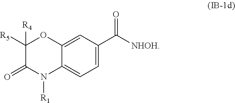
C1=C2C(=CC=C1C([NHOH])=O)N([R1])C(=O)C([R5])([R4])O2
